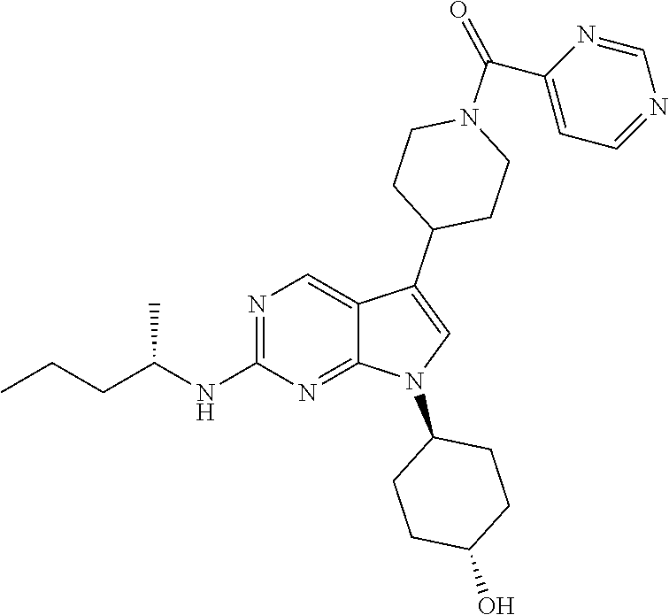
N1=C(NC(CCC)C)N=C2C(=C1)C(C1CCN(C(C3=CC=NC=N3)=O)CC1)=CN2C1CCC(O)CC1
